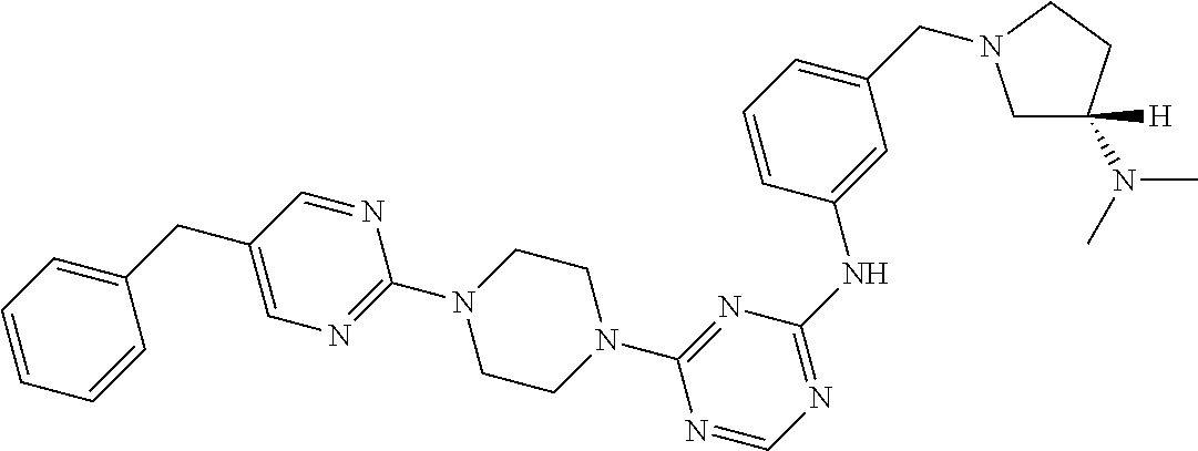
C1(CC2=CN=C(N3CCN(C4=NC(NC5=CC(CN6CC(N(C)C)([H])CC6)=CC=C5)=NC=N4)CC3)N=C2)=CC=CC=C1
